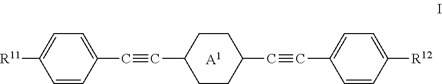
C1=CC(C#CC2CCC(C#CC3=CC=C([R12])C=C3)CC2)=CC=C1[R11].[A1]
